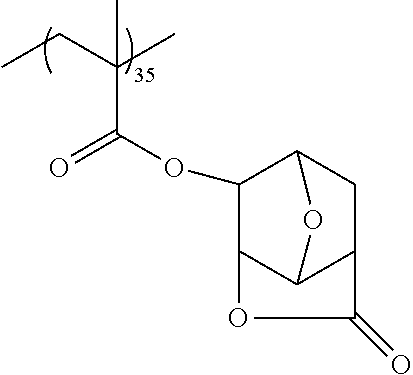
CCC(C)(C)C(OC1C2C3C(CC1O3)C(=O)O2)=O
